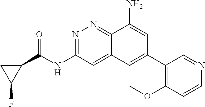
N(C1=NN=C2C(=C1)C=C(C1=C(OC)C=CN=C1)C=C2N)C(C1CC1F)=O
